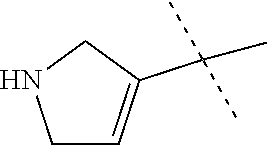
C1NCC=C1C(C)(C)C
